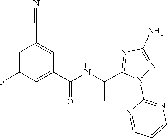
C1=C(F)C=C(C(=O)NC(C)C2=NC(N)=NN2C2=NC=CC=N2)C=C1C#N
